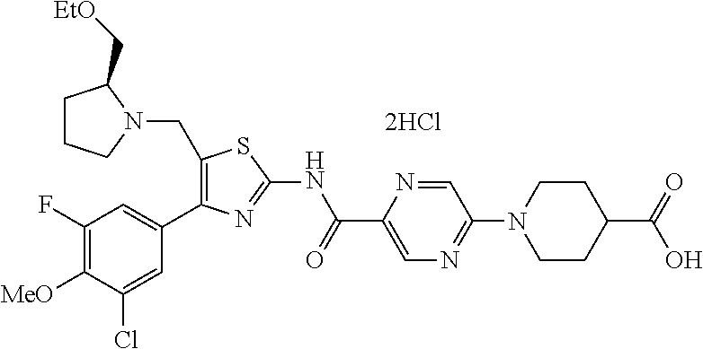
C1(F)=C([MeO])C(Cl)=CC(C2=C(CN3C(C[EtO])CCC3)SC(NC(C3=CN=C(N4CCC(C(=O)O)CC4)C=N3)=O)=N2)=C1.[2HCl]
